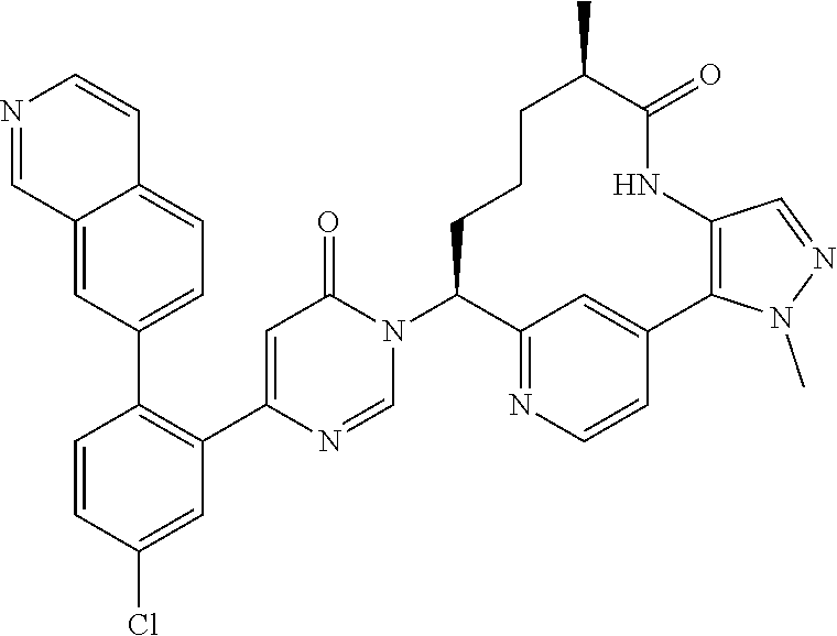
C1=CC(Cl)=CC(C2=CC(=O)N(C3C4=NC=CC(=C4)C4=C(NC(=O)C(C)CCC3)C=NN4C)C=N2)=C1C1=CC=C2C(=C1)C=NC=C2
